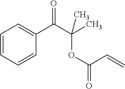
C1=CC=CC(C(C(C)(OC(=O)C=C)C)=O)=C1
